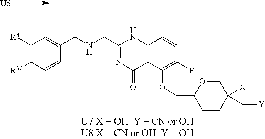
[U6].C1(CNCC2=CC([R31])=C([R30])C=C2)=NC(=O)C2=C(N1)C=CC(F)=C2OCC1CCC([X])(C[Y])CO1
